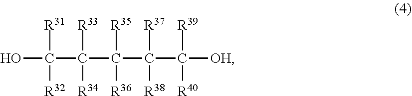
C(C([R37])([R38])C(C(C([R31])([R32])O)([R33])[R34])([R35])[R36])([R39])([R40])[OH]
